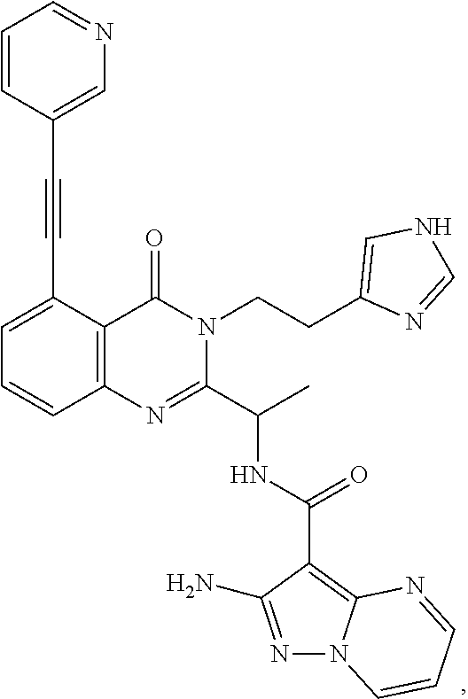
C1(C#CC2=CN=CC=C2)=CC=CC2=C1C(=O)N(CCC1=CNC=N1)C(C(C)NC(=O)C1=C3N(N=C1N)C=CC=N3)=N2
